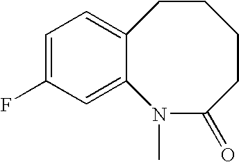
C1=C(F)C=C2C(=C1)CCCCC(=O)N2C
